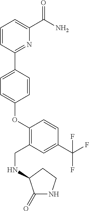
O(C1=CC=C(C2=NC(C(=O)N)=CC=C2)C=C1)C1=C(CNC2C(=O)NCC2)C=C(C(F)(F)F)C=C1
